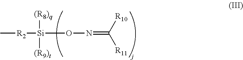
C[R2][Si]([(R8)q])([(R9)t])ON=C([R11])[R10]
